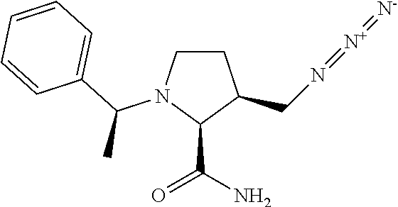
C1CN(C(C2=CC=CC=C2)C)C(C(N)=O)C1CN=[N+]=[N-]
